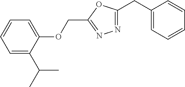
C1(CC2=NN=C(COC3=CC=CC=C3C(C)C)O2)=CC=CC=C1
